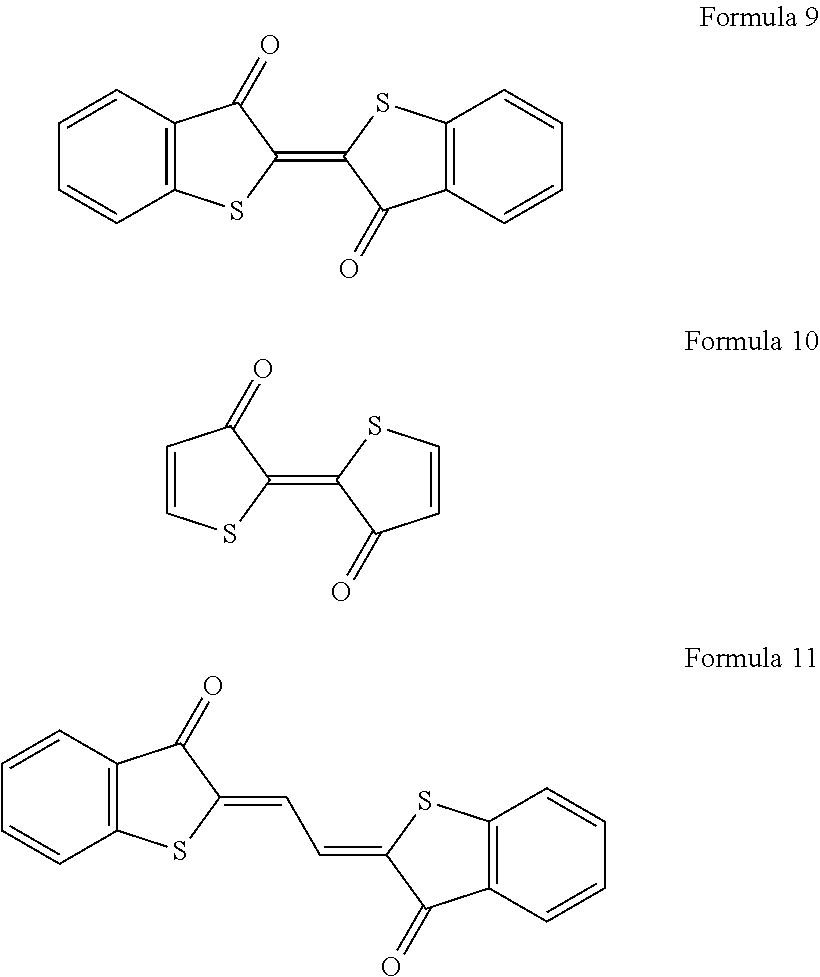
C12=C(C=CC=C1)C(=O)C(=C1C(=O)C3=C(S1)C=CC=C3)S2.C1=CC(=O)C(=C2C(=O)C=CS2)S1.C12=C(C=CC=C1)C(=O)C(=CC=C1C(=O)C3=C(S1)C=CC=C3)S2
